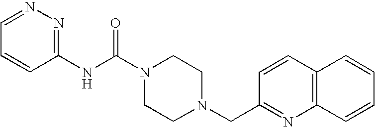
C1=CC(NC(N2CCN(CC3=NC4=C(C=C3)C=CC=C4)CC2)=O)=NN=C1
